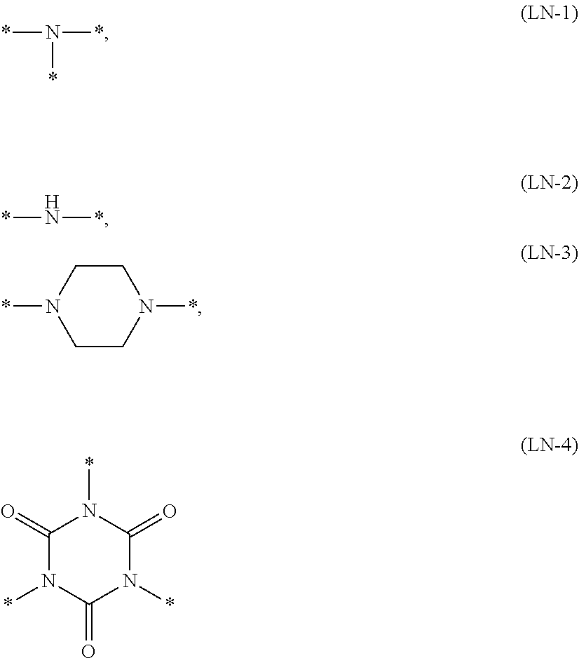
*N(*)*.*N*.*N1CCN(*)CC1.C1(=O)N(*)C(=O)N(*)C(=O)N1*
